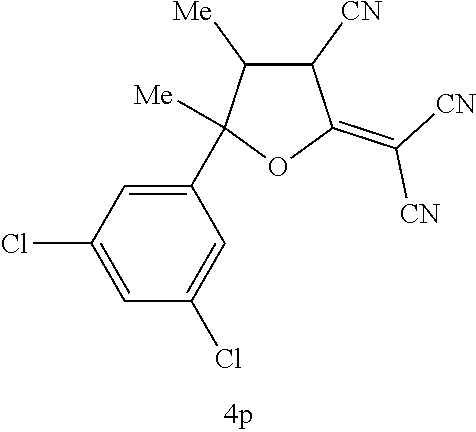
C1([CN])C([Me])C(C2=CC(Cl)=CC(Cl)=C2)([Me])OC1=C([CN])[CN]
